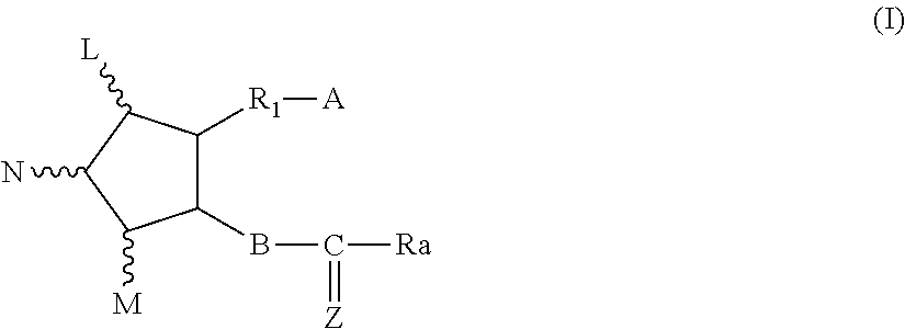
C1(BC([Ra])=[Z])C([R1][A])C([L])C(N)C1[M]
